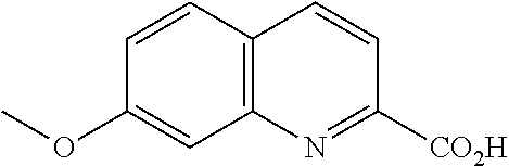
C12=C(C=CC(OC)=C1)C=CC([CO2H])=N2
